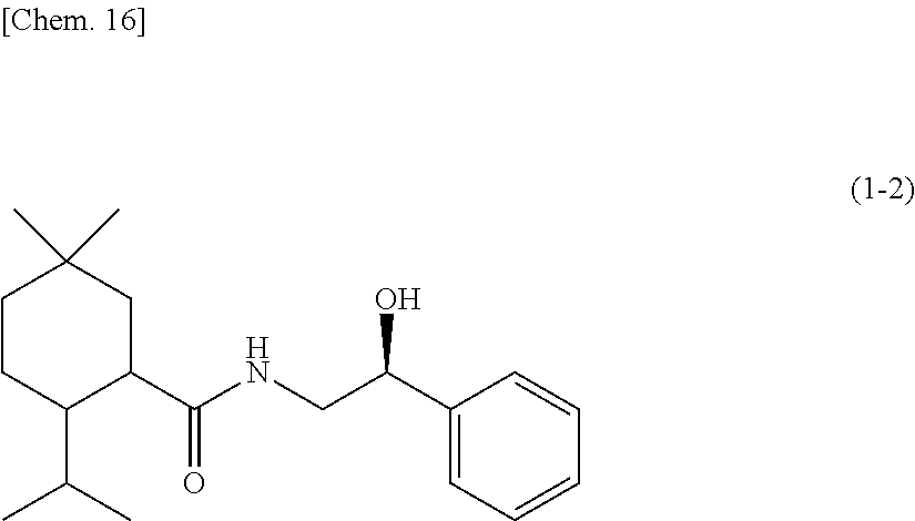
C1CC(C(C)C)C(C(=O)NCC(O)C2=CC=CC=C2)CC1(C)C
